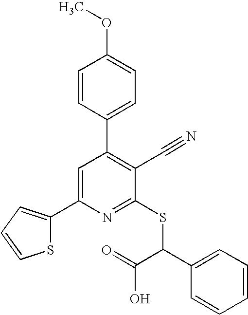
C1=CC(C2=C(C#N)C(SC(C3=CC=CC=C3)C(=O)O)=NC(C3=CC=CS3)=C2)=CC=C1OC
